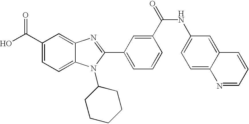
OC(C1=CC=C2C(=C1)N=C(C1=CC=CC(C(=O)NC3=CC=C4C(=C3)C=CC=N4)=C1)N2C1CCCCC1)=O
